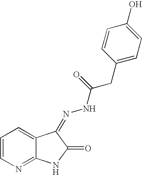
C1=CN=C2C(=C1)C(=NNC(=O)CC1=CC=C(O)C=C1)C(=O)N2
